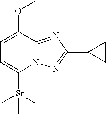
C[Sn](C)(C1=CC=C(OC)C2=NC(C3CC3)=NN12)C
